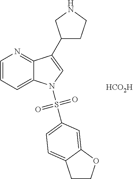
[HCO2H].C1=CC=C2C(=N1)C(C1CCNC1)=CN2S(=O)(=O)C1=CC=C2CCOC2=C1
